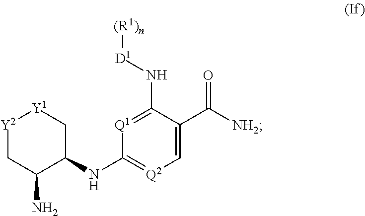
C1=C(C([NH2])=O)C(N[D1][(R1)n])=[Q1]C(NC2C[Y1][Y2]CC2N)=[Q2]1
